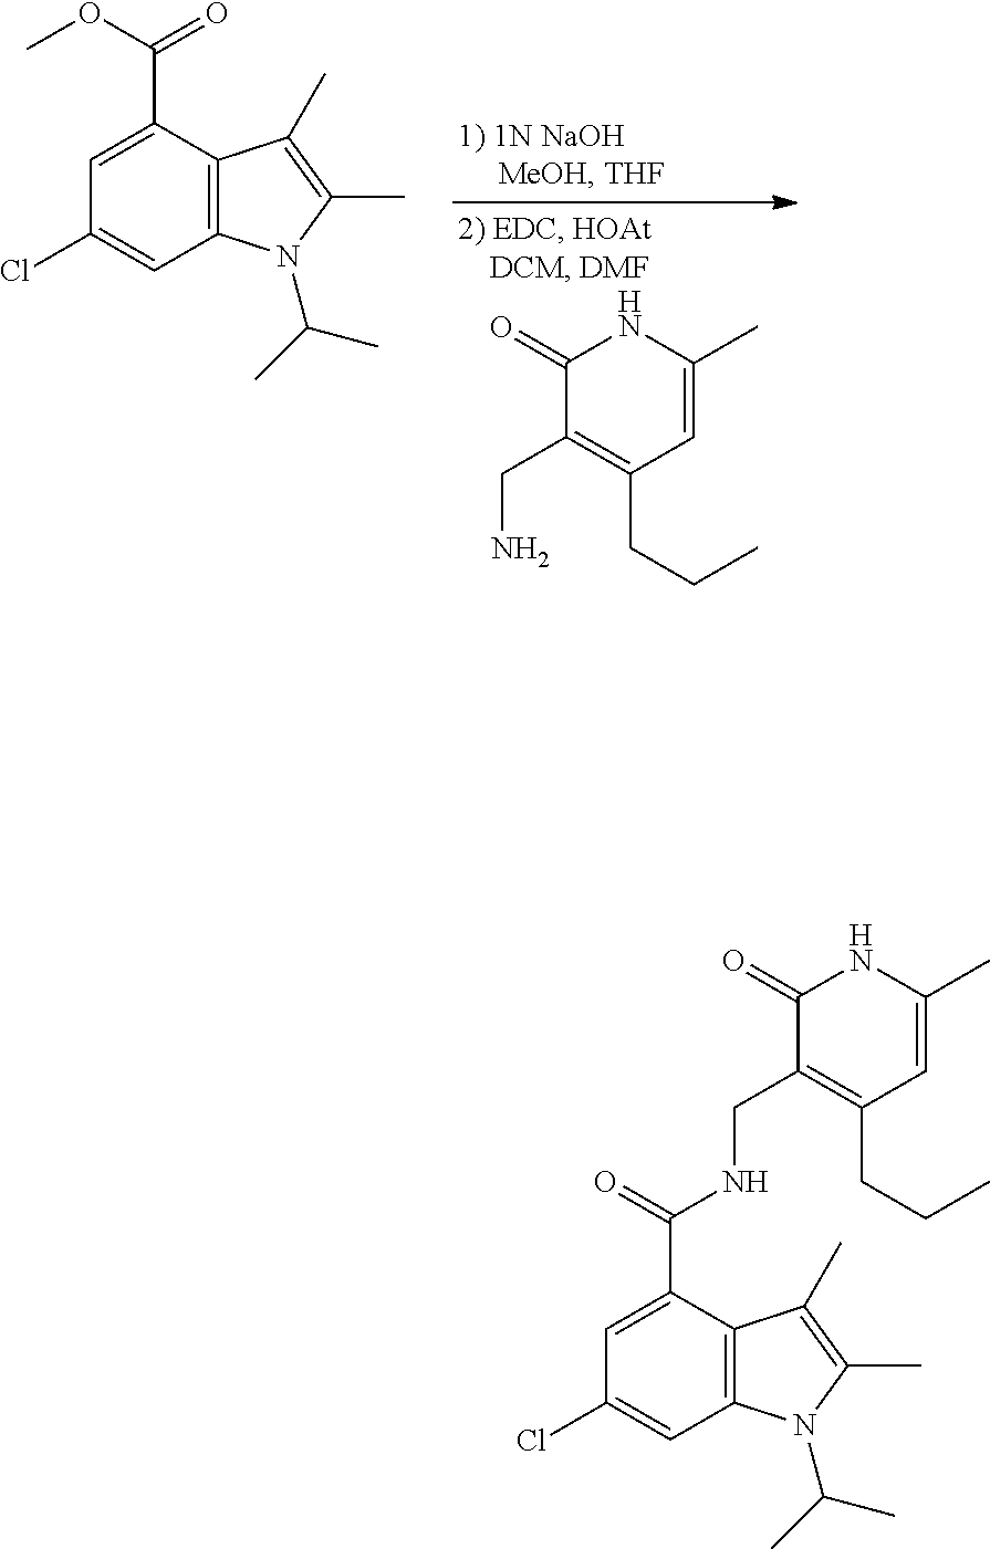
C1=C(C(OC)=O)C2=C(C=C1Cl)N(C(C)C)C(C)=C2C.C1(=O)C(CN)=C(CCC)C=C(C)N1.C1=C(C(=O)NCC2=C(CCC)C=C(C)NC2=O)C2=C(C=C1Cl)N(C(C)C)C(C)=C2C
